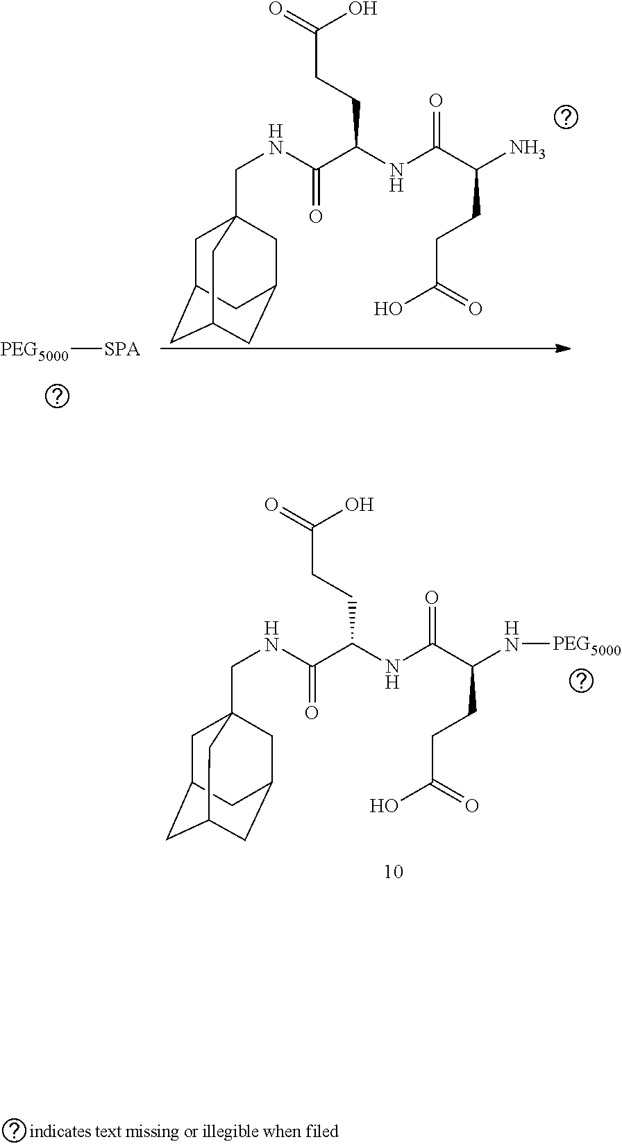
C1C2CC3CC(CC1(CNC(C(NC(C(N[PEG5000])CCC(=O)O)=O)CCC(=O)O)=O)C3)C2.C1C2CC3CC(CC1(CNC(C(NC(C(N)CCC(=O)O)=O)CCC(=O)O)=O)C3)C2.[PEG5000][SPA]
